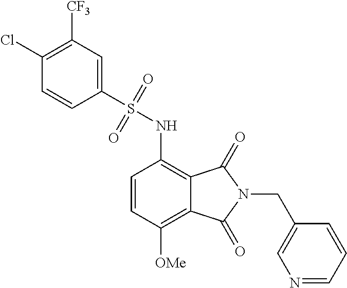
C1=CC([OMe])=C2C(=C1NS(C1=CC([CF3])=C(Cl)C=C1)(=O)=O)C(=O)N(CC1=CN=CC=C1)C2=O
